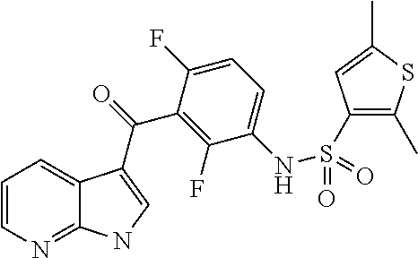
C12=NC=CC=C1C(C(=O)C1=C(F)C(NS(=O)(=O)C3=C(C)SC(C)=C3)=CC=C1F)=CN2
